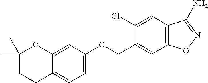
C1=C(OCC2=CC3=C(C=C2Cl)C(N)=NO3)C=C2C(=C1)CCC(C)(C)O2
